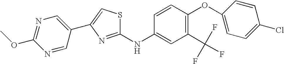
C1(OC)=NC=C(C2=CSC(NC3=CC(C(F)(F)F)=C(OC4=CC=C(Cl)C=C4)C=C3)=N2)C=N1
